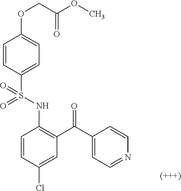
C1=CC(S(NC2=C(C(C3=CC=NC=C3)=O)C=C(Cl)C=C2)(=O)=O)=CC=C1OCC(OC)=O
